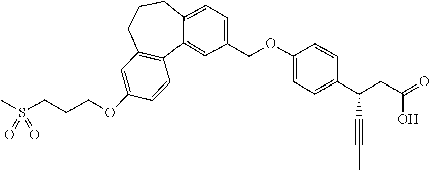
C1=C(OCCCS(C)(=O)=O)C=CC2=C1CCCC1=CC=C(COC3=CC=C(C(CC(=O)O)C#CC)C=C3)C=C21
